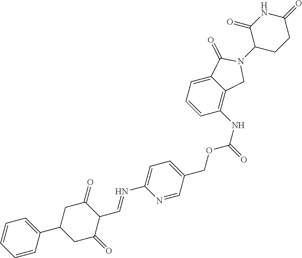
C1=CC(C2CC(=O)C(C=NC3=CC=C(COC(NC4=C5C(=CC=C4)C(=O)N(C4CCC(=O)NC4=O)C5)=O)C=N3)C(=O)C2)=CC=C1
